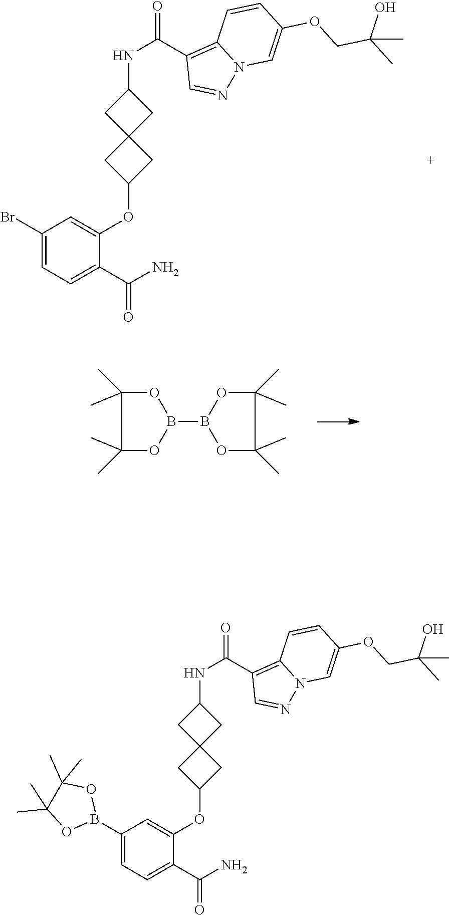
C1(Br)=CC=C(C(N)=O)C(OC2CC3(C2)CC(NC(=O)C2=C4N(N=C2)C=C(OCC(C)(O)C)C=C4)C3)=C1.B1(B2OC(C)(C)C(C)(C)O2)OC(C)(C)C(C)(C)O1.C1(B2OC(C)(C)C(C)(C)O2)=CC=C(C(N)=O)C(OC2CC3(C2)CC(NC(=O)C2=C4N(N=C2)C=C(OCC(C)(O)C)C=C4)C3)=C1
